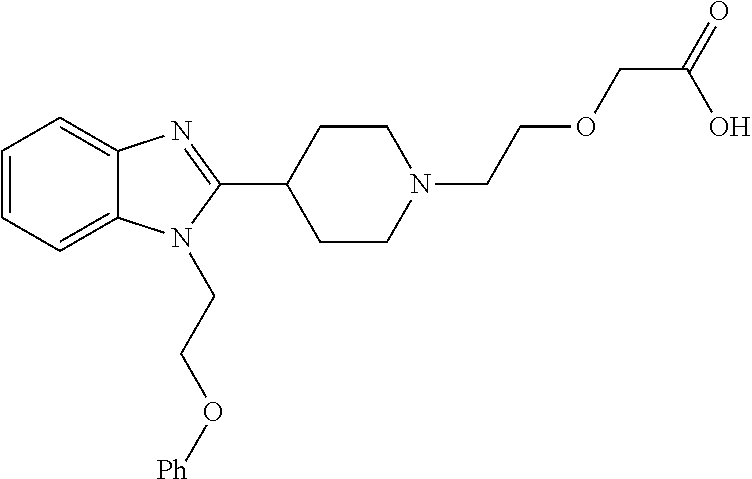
C1=CC=C2C(=C1)N=C(C1CCN(CCOCC(=O)O)CC1)N2CCO[Ph]
